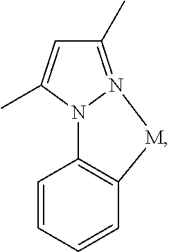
C1=CC=CC2=C1N1N(=C(C)C=C1C)[M]2
